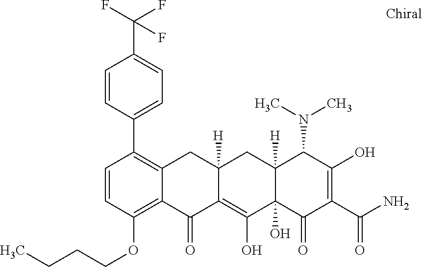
C1=CC(OCCCC)=C2C(=C1C1=CC=C(C(F)(F)F)C=C1)CC1([H])C(=C(O)C3(O)C([H])(C1)C(N(C)C)C(O)=C(C(N)=O)C3=O)C2=O
